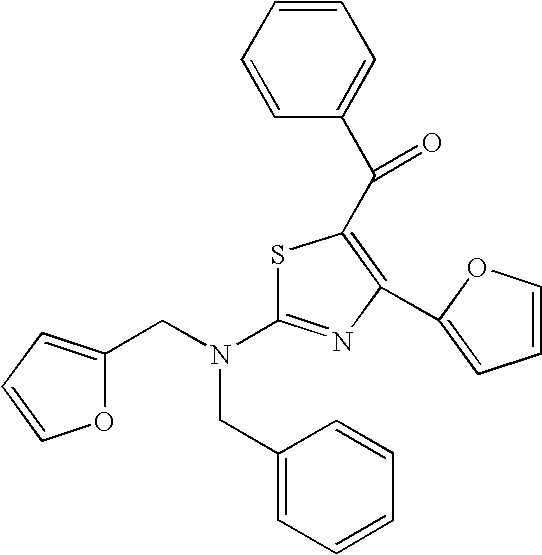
S1C(N(CC2=CC=CO2)CC2=CC=CC=C2)=NC(C2=CC=CO2)=C1C(C1=CC=CC=C1)=O
